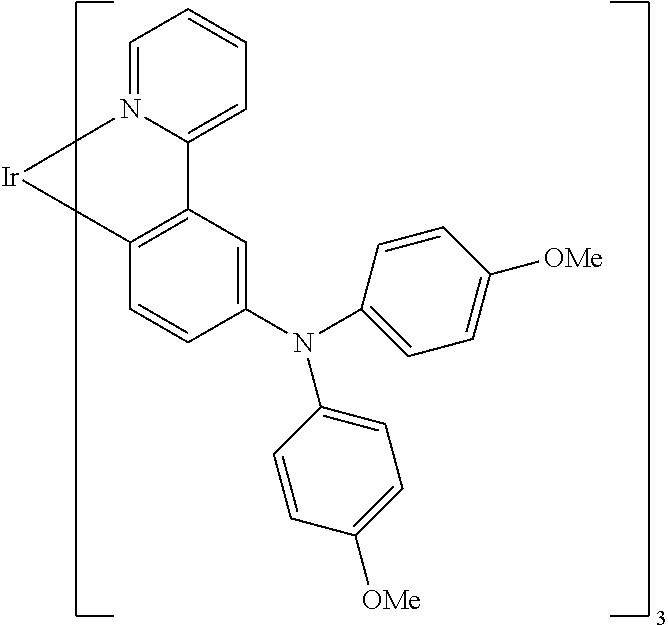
C1=CC=N2C(=C1)C1=C(C=CC(N(C3=CC=C([OMe])C=C3)C3=CC=C([OMe])C=C3)=C1)[Ir]2
